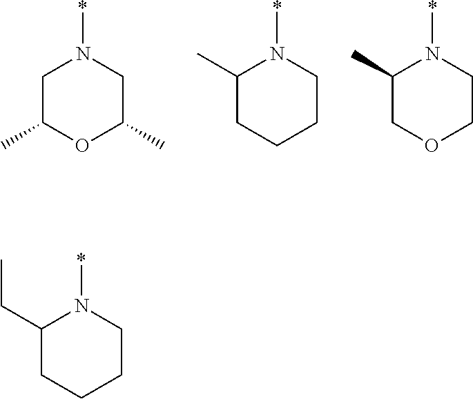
C1C(C)OC(C)CN1*.C1(C)CCCCN1*.C1(C)COCCN1*.C1(CC)CCCCN1*
